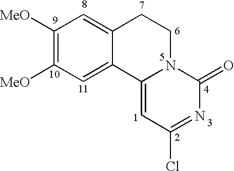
C1([MeO])=C([MeO])C=C2C(=C1)CCN1C2=CC(Cl)=NC1=O
